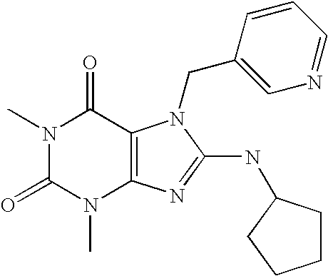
N1(C)C(=O)N(C)C2=C(C1=O)N(CC1=CN=CC=C1)C(NC1CCCC1)=N2
